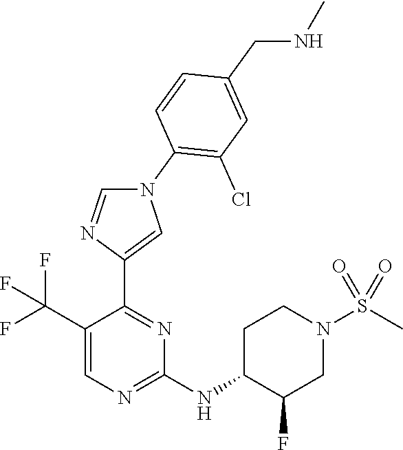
C1(C(F)(F)F)=CN=C(NC2CCN(S(C)(=O)=O)CC2F)N=C1C1=CN(C2=C(Cl)C=C(CNC)C=C2)C=N1
